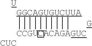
[GGCAGUGUCUUA](C)(C)([AGUC])([G])([A])(C)([A])(C)([U])[G].[U].[CUC]
